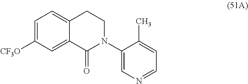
C1=C([CF3O])C=C2C(=C1)CCN(C1=CN=CC=C1C)C2=O
